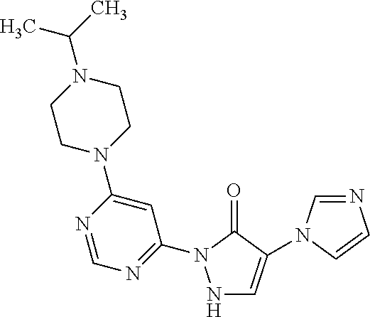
N1C=C(N2C=NC=C2)C(=O)N1C1=NC=NC(N2CCN(C(C)C)CC2)=C1
